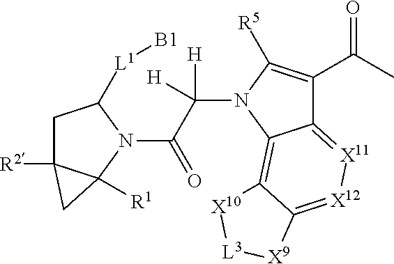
C1C2([R2])C([R1])(N(C(C([H])([H])N3C([R5])=C(C(C)=O)C4=[X11][X12]=C5C(=C43)[X10][L3][X9]5)=O)C1[L1][B1])C2
